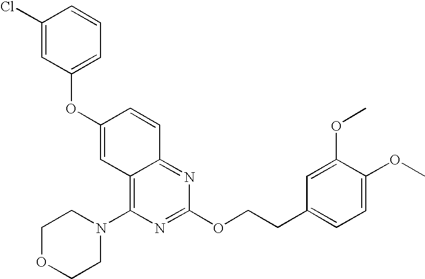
O(C1=CC2=C(N3CCOCC3)N=C(OCCC3=CC=C(OC)C(OC)=C3)N=C2C=C1)C1=CC=CC(Cl)=C1
